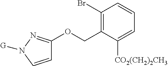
C1=CN([G])N=C1OCC1=C(Br)C=CC=C1[CO2(CH2)2CH3]
